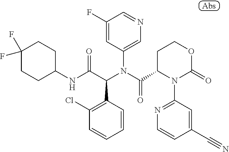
C1(F)=CC(N(C(C2N(C3=NC=CC(C#N)=C3)C(=O)OCC2)=O)C(C(NC2CCC(F)(F)CC2)=O)C2=C(Cl)C=CC=C2)=CN=C1
